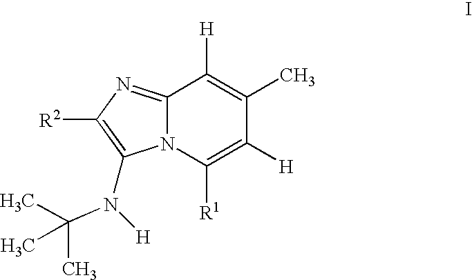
C12=NC([R2])=C(N(C(C)(C)C)[H])N1C([R1])=C([H])C(C)=C2[H]
